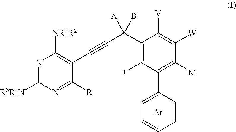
N1=C([R3R4N])N=C([R])C(C#CC(C2=C([J])C(C3=CC=CC=C3)=C([M])C([W])=C2[V])(B)[A])=C1[NR1R2].[Ar]
